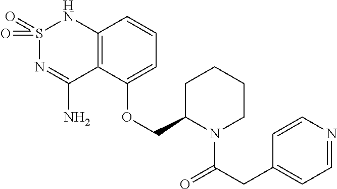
C12=C(C(OCC3N(C(CC4=CC=NC=C4)=O)CCCC3)=CC=C1)C(N)=NS(=O)(=O)N2
